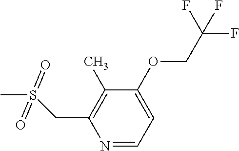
N1=CC=C(OCC(F)(F)F)C(C)=C1CS(C)(=O)=O
